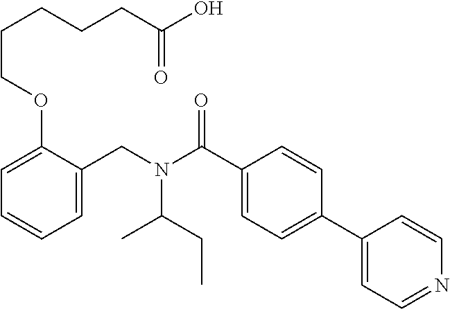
C1=C(CN(C(C2=CC=C(C3=CC=NC=C3)C=C2)=O)C(CC)C)C(OCCCCCC(O)=O)=CC=C1
